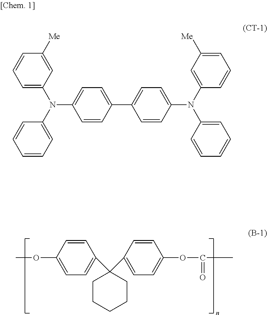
C1(OC)=CC=C(C2(C3=CC=C(OC(C)=O)C=C3)CCCCC2)C=C1.C1=CC(C2=CC=C(N(C3=CC([Me])=CC=C3)C3=CC=CC=C3)C=C2)=CC=C1N(C1=CC=CC=C1)C1=CC=CC([Me])=C1
